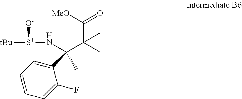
C1=CC=C(F)C(C(N[S+]([tBu])[O-])(C(C(=O)[MeO])(C)C)C)=C1
